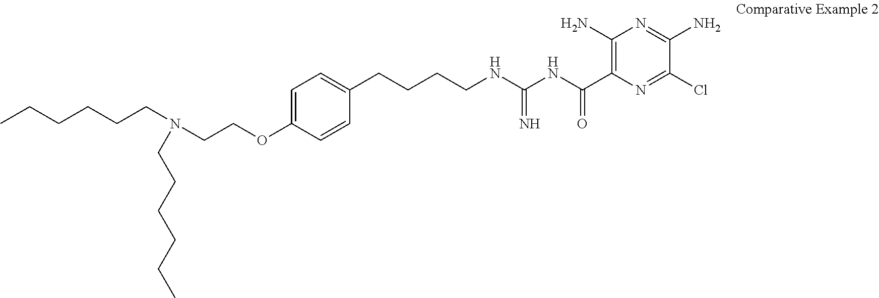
N(CCOC1=CC=C(CCCCNC(NC(C2=C(N)N=C(N)C(Cl)=N2)=O)=N)C=C1)(CCCCCC)CCCCCC
